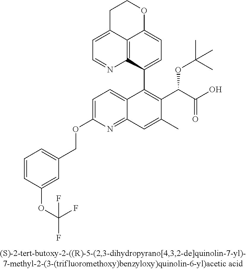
C1=C(OCC2=CC=CC(OC(F)(F)F)=C2)N=C2C(=C1)C(C1=CC=C3C4=C1N=CC=C4CCO3)=C(C(C(O)=O)OC(C)(C)C)C(C)=C2
